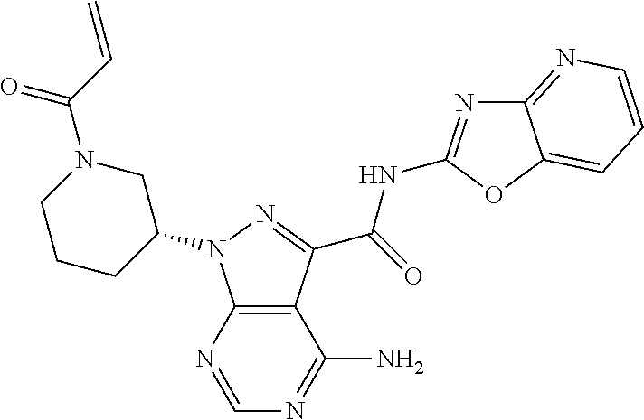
C12=C(N=CN=C1N)N(C1CN(C(C=C)=O)CCC1)N=C2C(=O)NC1=NC2=NC=CC=C2O1
